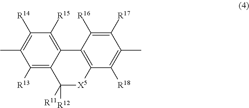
C1([R14])=C(C)C([R13])=C2C(=C1[R15])C1=C([X5]C2([R12])[R11])C([R18])=C(C)C([R17])=C1[R16]
